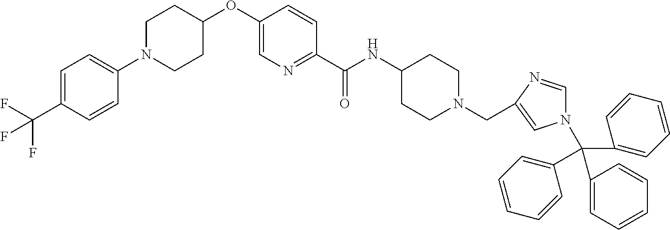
N1=C(C(NC2CCN(CC3=CN(C(C4=CC=CC=C4)(C4=CC=CC=C4)C4=CC=CC=C4)C=N3)CC2)=O)C=CC(OC2CCN(C3=CC=C(C(F)(F)F)C=C3)CC2)=C1
